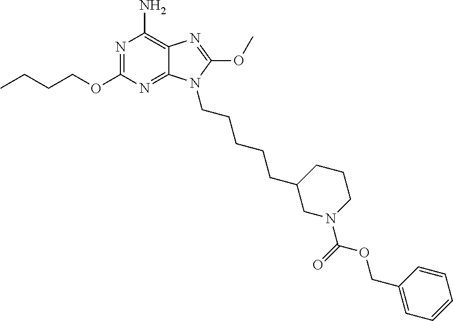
N1=C(OCCCC)N=C2C(=C1N)N=C(OC)N2CCCCCC1CN(C(=O)OCC2=CC=CC=C2)CCC1
